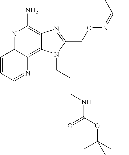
N1=C2C(=C3C(=C1N)N=C(CON=C(C)C)N3CCCNC(=O)OC(C)(C)C)N=CC=C2
